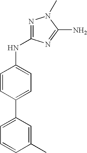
C1=CC(C2=CC=CC(C)=C2)=CC=C1NC1=NN(C)C(N)=N1
